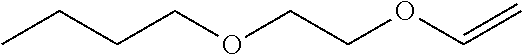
CCCCOCCOC=C
